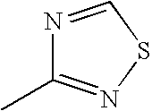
N1=CSN=C1C
